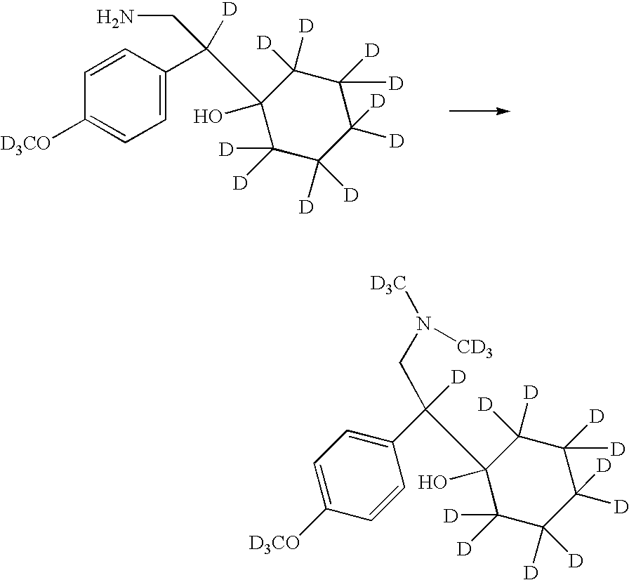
C1=C(C(C2(O)C([D])([D])C([D])([D])C([D])([D])C([D])([D])C2([D])[D])(CN)[D])C=CC([D3CO])=C1.C1=CC([D3CO])=CC=C1C(C1(O)C([D])([D])C([D])([D])C([D])([D])C([D])([D])C1([D])[D])(CN([D3C])[CD3])[D]
